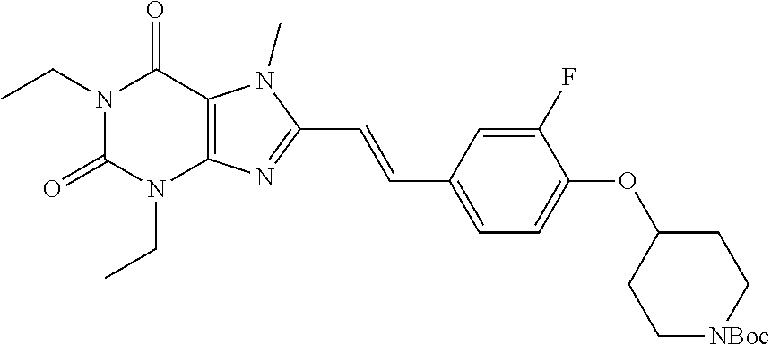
N1(CC)C(=O)N(CC)C2=C(C1=O)N(C)C(C=CC1=CC=C(OC3CC[NBoc]CC3)C(F)=C1)=N2
